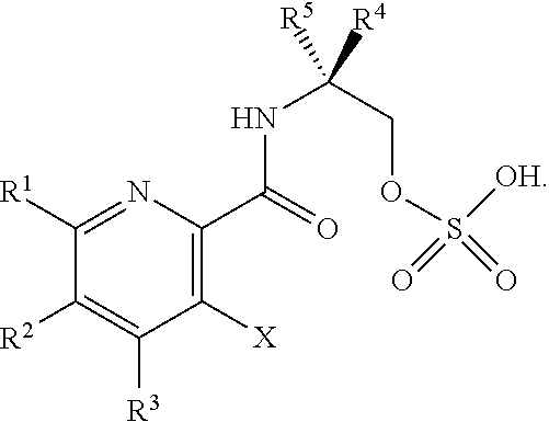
C1([R2])=C([R3])C([X])=C(C(NC(COS(=O)([OH])=O)([R4])[R5])=O)N=C1[R1]
